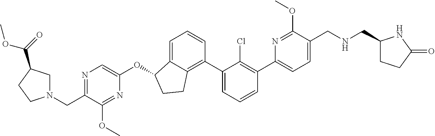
C1=C(C2=C(Cl)C(C3=C4C(=CC=C3)C(OC3=CN=C(CN5CC(C(OC)=O)CC5)C(OC)=N3)CC4)=CC=C2)N=C(OC)C(CNCC2CCC(=O)N2)=C1
